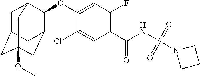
C1(Cl)=CC(C(NS(N2CCC2)(=O)=O)=O)=C(F)C=C1OC1C2CC3(OC)CC(CC1C3)C2
